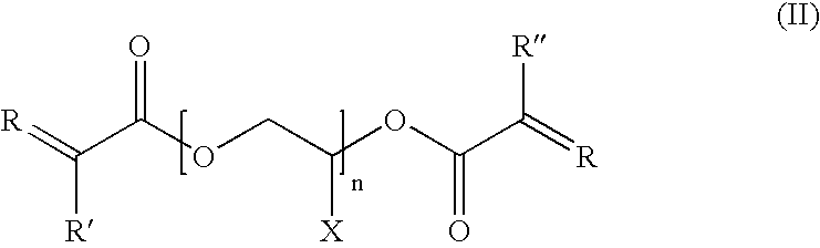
C([R])(=[R])C(OCC(OC(C(=[R])[R])=O)[X])=O
